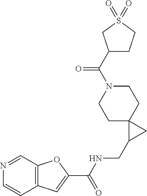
C12=C(C=NC=C1)OC(C(NCC1CC13CCN(C(C1CCS(=O)(=O)C1)=O)CC3)=O)=C2
